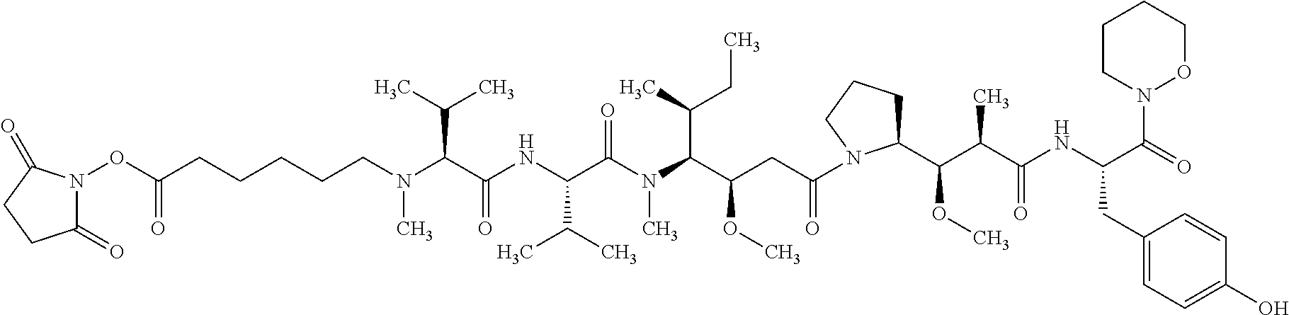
O(C(CCCCCN(C(C(NC(C(N(C(C(CC(=O)N1C(C(C(C(NC(C(N2OCCCC2)=O)CC2=CC=C(O)C=C2)=O)C)OC)CCC1)OC)C(CC)C)C)=O)C(C)C)=O)C(C)C)C)=O)N1C(=O)CCC1=O
